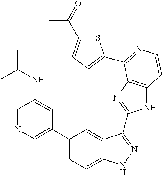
C1(C2=CN=CC(NC(C)C)=C2)=CC=C2C(=C1)C(C1=NC3=C(N1)C=CN=C3C1=CC=C(C(=O)C)S1)=NN2
